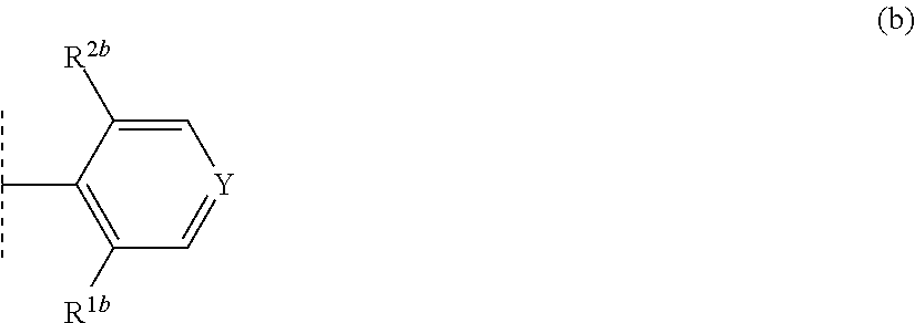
C1=C([R2b])C(C(C)C)=C([R1b])C=[Y]1
